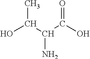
OC(C(C(O)=O)N)C
